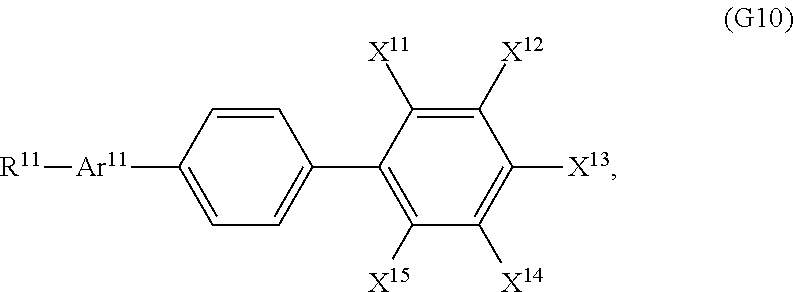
C1([X12])=C([X11])C(C2=CC=C([Ar11][R11])C=C2)=C([X15])C([X14])=C1[X13]
